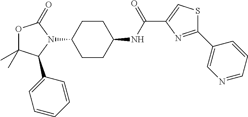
O1C(C)(C)C(C2=CC=CC=C2)N(C2CCC(NC(C3=CSC(C4=CN=CC=C4)=N3)=O)CC2)C1=O
